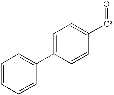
C1=C(C2=CC=CC=C2)C=CC([C*]=O)=C1
